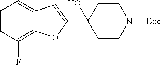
C1=CC(F)=C2C(=C1)C=C(C1(O)CCN([Boc])CC1)O2
